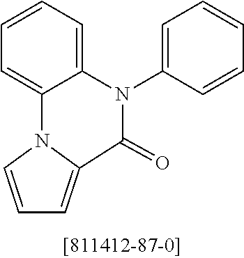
C1=CC=C2C(=C1)N1C=CC=C1C(=O)N2C1=CC=CC=C1
